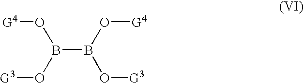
B(B(O[G4])O[G3])(O[G3])O[G4]
